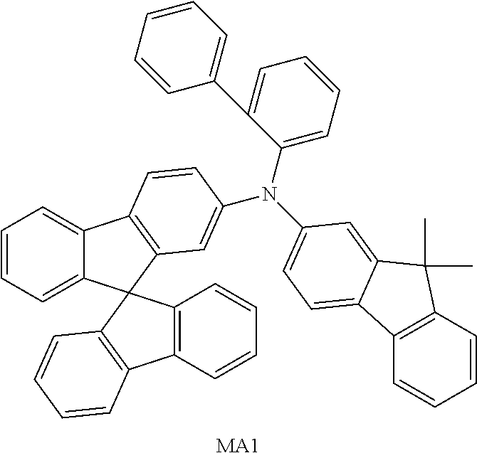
C1=CC=C2C(=C1)C1=C(C=C(N(C3=CC=CC=C3C3=CC=CC=C3)C3=CC=C4C5=C(C=CC=C5)C(C)(C)C4=C3)C=C1)C21C2=C(C=CC=C2)C2=C1C=CC=C2.[MA1]
